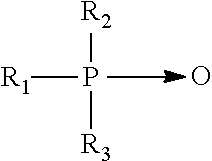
P([R2])([R3])[R1].O
